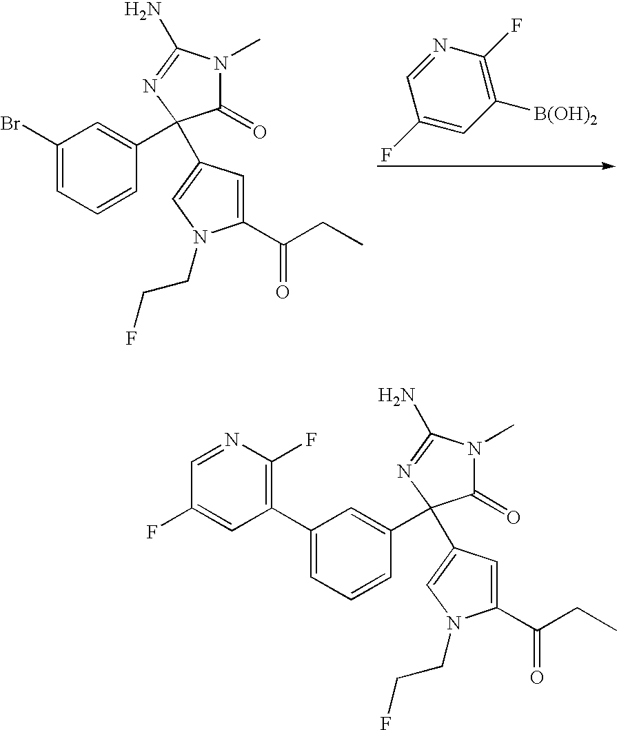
C1(C2=C(F)N=CC(F)=C2)=CC=CC(C2(C3=CN(CCF)C(C(CC)=O)=C3)C(=O)N(C)C(N)=N2)=C1.C1(Br)=CC=CC(C2(C3=CN(CCF)C(C(CC)=O)=C3)C(=O)N(C)C(N)=N2)=C1.C1([B(OH)2])=C(F)N=CC(F)=C1
